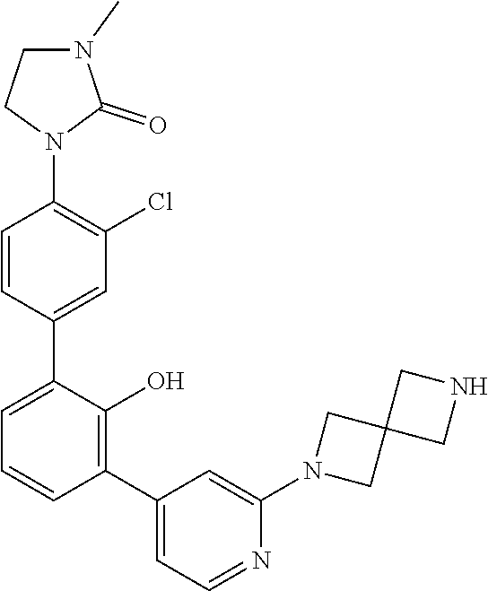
C1=C(C2=CC(Cl)=C(N3C(=O)N(C)CC3)C=C2)C(O)=C(C2=CC=NC(N3CC4(C3)CNC4)=C2)C=C1
